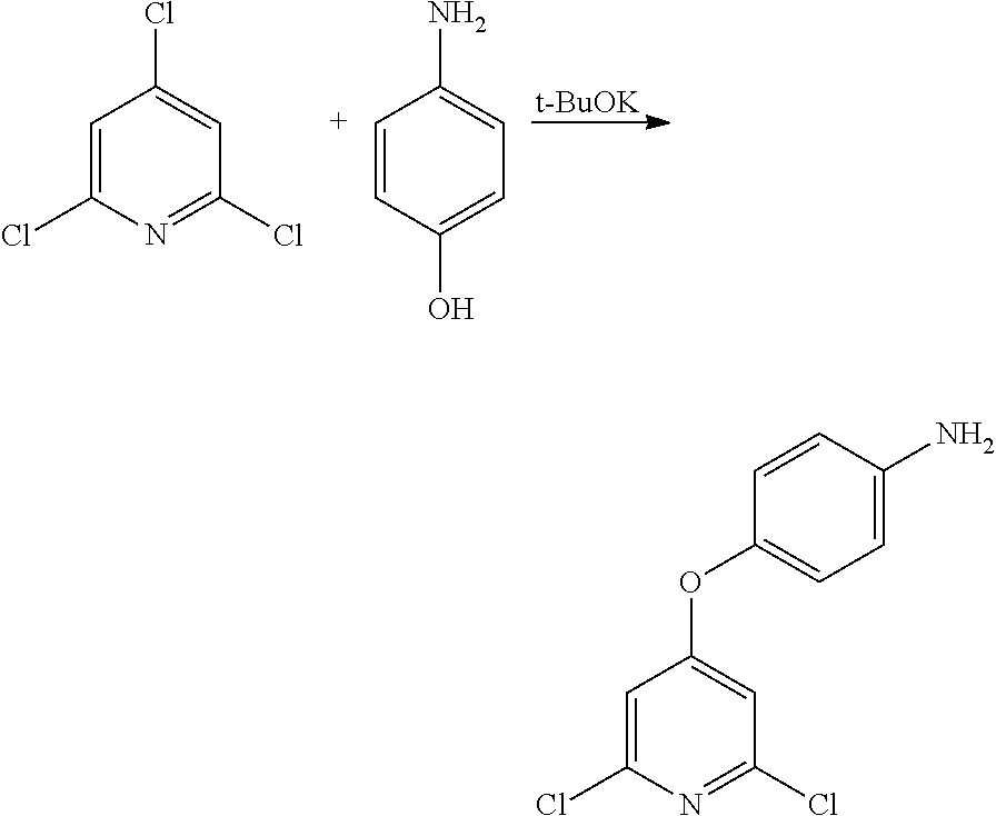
C1=C(Cl)N=C(Cl)C=C1Cl.C1=[C+]C(N)=CC=C1O.[t-BuOK].C1=C(Cl)N=C(Cl)C=C1OC1=CC=C(N)C=C1
